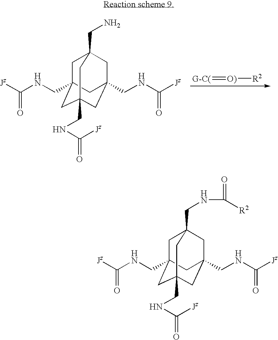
C1C2(CNC([Jz])=O)CC3(CNC([Jz])=O)CC(CNC([Jz])=O)(CC1(CN)C3)C2.[G-C(]=[O)][R2].C1C2(CNC([Jz])=O)CC3(CNC([Jz])=O)CC(CNC([Jz])=O)(CC1(CNC(=O)[R2])C3)C2
